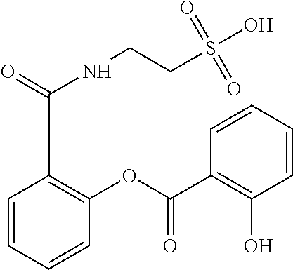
C1=CC(C(=O)NCCS(O)(=O)=O)=C(OC(C2=C(O)C=CC=C2)=O)C=C1
